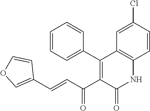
C(=CC(C1=C(C2=CC=CC=C2)C2=C(NC1=O)C=CC(Cl)=C2)=O)C1=COC=C1
